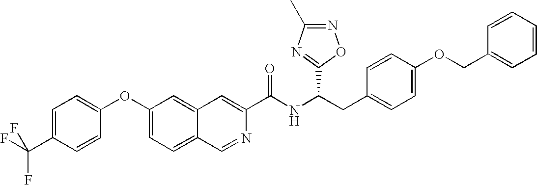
C1=C(C(F)(F)F)C=CC(OC2=CC=C3C(=C2)C=C(C(NC(CC2=CC=C(OCC4=CC=CC=C4)C=C2)C2=NC(C)=NO2)=O)N=C3)=C1
